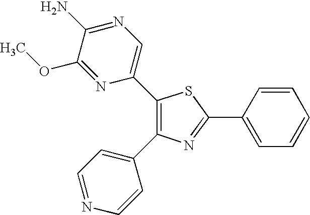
C1(C2=CN=C(N)C(OC)=N2)=C(C2=CC=NC=C2)N=C(C2=CC=CC=C2)S1
